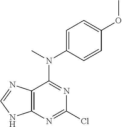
C1=CC(OC)=CC=C1N(C)C1=NC(Cl)=NC2=C1N=CN2
